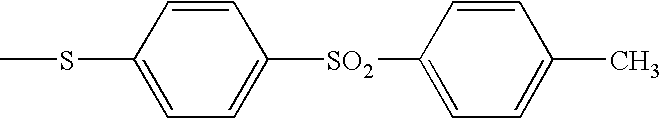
C1=CC(SC)=CC=C1[SO2]C1=CC=C(C)C=C1
